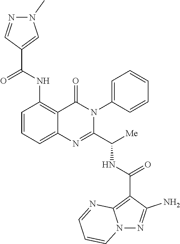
C1=CC=C2C(=C1NC(C1=CN(C)N=C1)=O)C(=O)N(C1=CC=CC=C1)C(C([Me])NC(=O)C1=C3N(N=C1N)C=CC=N3)=N2
